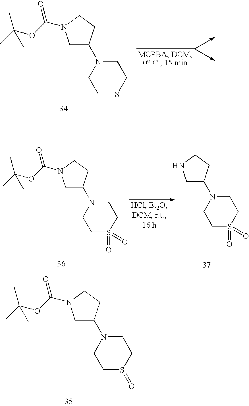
C1C(N2CCSCC2)CCN1C(OC(C)(C)C)=O.C1C(N2CCS(=O)(=O)CC2)CCN1C(OC(C)(C)C)=O.C1C(N2CCS(=O)CC2)CCN1C(OC(C)(C)C)=O.C1C(N2CCS(=O)(=O)CC2)CCN1
